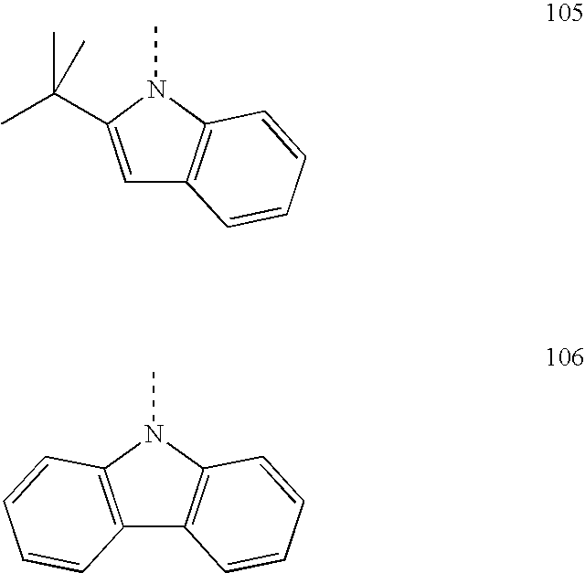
C1=C(C(C)(C)C)N(C)C2=C1C=CC=C2.C12=C(N(C)C3=C1C=CC=C3)C=CC=C2
